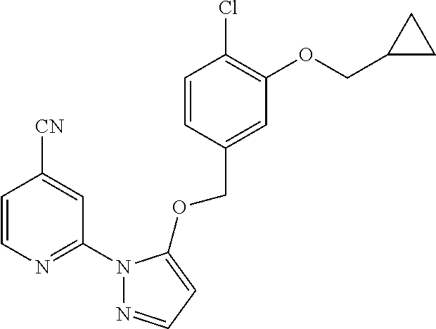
C1=CC(COC2=CC=NN2C2=NC=CC([CN])=C2)=CC(OCC2CC2)=C1Cl
